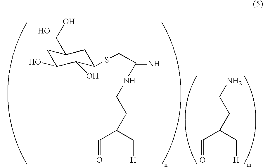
C(=O)(C(C([H])C(=O)C(C([H])C)CCN)CCNC(=N)CSC1CC(CO)C(O)C(O)C1O)C
